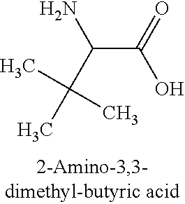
C(C(=O)O)(C(C)(C)C)N
